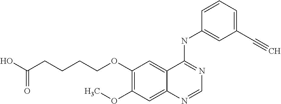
C1(OCCCCC(O)=O)=C(OC)C=C2C(=C1)C(NC1=CC(C#C)=CC=C1)=NC=N2
